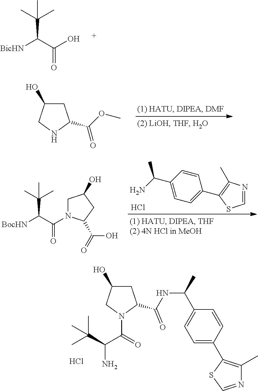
C1(C(C)NC(=O)C2CC(O)CN2C(=O)C(C(C)(C)C)N)=CC=C(C2=C(C)N=CS2)C=C1.Cl.[BicHN]C(C(O)=O)C(C)(C)C.C1C(O)CNC1C(OC)=O.C1=CC(C(N)C)=CC=C1C1=C(C)N=CS1.Cl.C1N(C(C([BocHN])C(C)(C)C)=O)C(C(O)=O)CC1O
